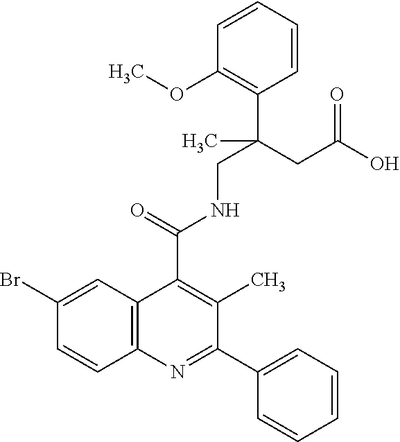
C1=CC2=C(C=C1Br)C(C(=O)NCC(CC(O)=O)(C1=C(OC)C=CC=C1)C)=C(C)C(C1=CC=CC=C1)=N2
